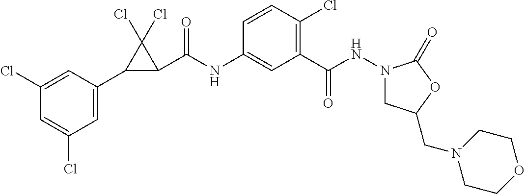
C1(C2C(C(NC3=CC(C(NN4CC(CN5CCOCC5)OC4=O)=O)=C(Cl)C=C3)=O)C2(Cl)Cl)=CC(Cl)=CC(Cl)=C1
